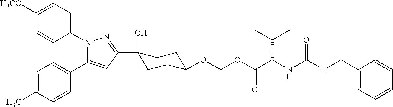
C1=CC(N2C(C3=CC=C(C)C=C3)=CC(C3(O)CCC(OCOC(C(NC(OCC4=CC=CC=C4)=O)C(C)C)=O)CC3)=N2)=CC=C1[H3CO]
